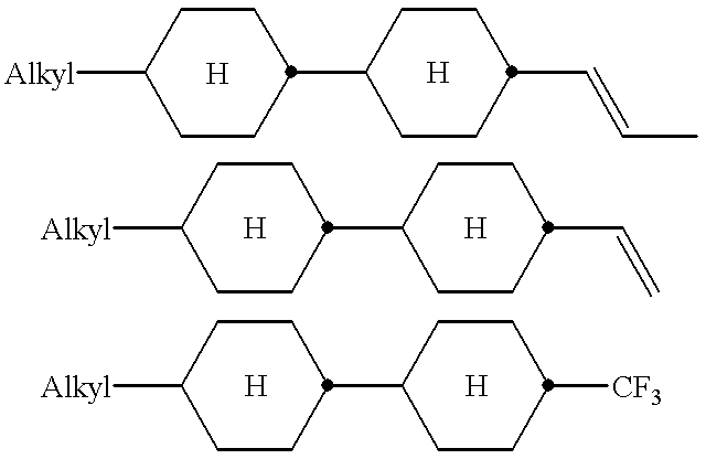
[Alkyl]C1CCC(C2CCC(C=CC)CC2)CC1.[Alkyl]C1CCC(C2CCC(C=C)CC2)CC1.[Alkyl]C1CCC(C2CCC([CF3])CC2)CC1
